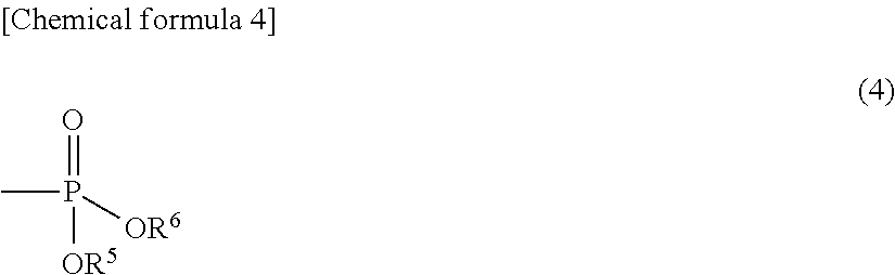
CP(=O)([OR6])[OR5]
